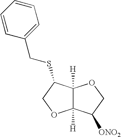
C12([H])C([H])(C(SCC3=CC=CC=C3)CO1)OCC2[ONO2]
